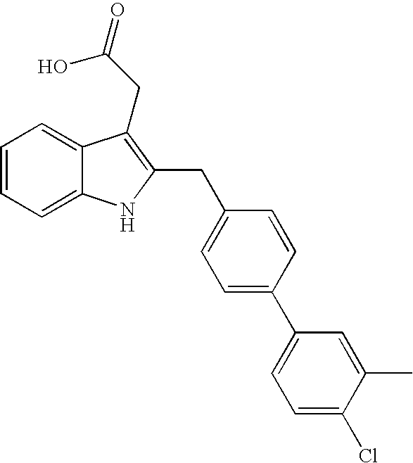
C1=CC=C2C(=C1)C(CC(=O)O)=C(CC1=CC=C(C3=CC=C(Cl)C(C)=C3)C=C1)N2
